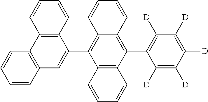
C1=CC=CC2=C1C1=C(C(C3=C4C(=C(C5=C([D])C([D])=C([D])C([D])=C5[D])C5=C3C=CC=C5)C=CC=C4)=C2)C=CC=C1
